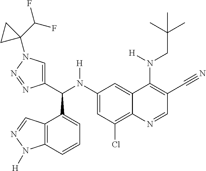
C1(N(C(C2=CN(C3(C(F)F)CC3)N=N2)C2=CC=CC3=C2C=NN3[H])[H])=CC(Cl)=C2C(=C1)C(N(CC(C)(C)C)[H])=C(C#N)C=N2
